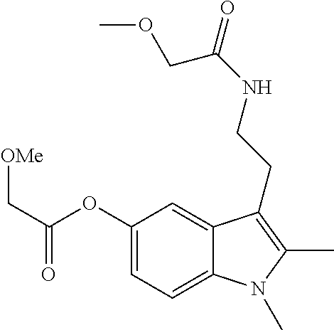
C1(OC(C[OMe])=O)=CC=C2C(=C1)C(CCNC(=O)COC)=C(C)N2C
